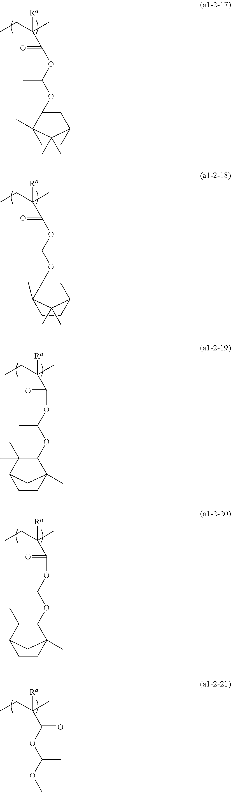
[Ra]C(CC)(C)C(OC(C)OC1CC2CCC1(C)C2(C)C)=O.[Ra]C(CC)(C)C(OCOC1CC2CCC1(C)C2(C)C)=O.[Ra]C(CC)(C)C(=O)OC(OC1C(C)(C)C2CCC1(C)C2)C.[Ra]C(CC)(C)C(=O)OCOC1C(C)(C)C2CCC1(C)C2.[Ra]C(CC)(C)C(=O)OC(C)OC
